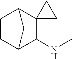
C1CC2C(NC)C3(C1C2)CC3
